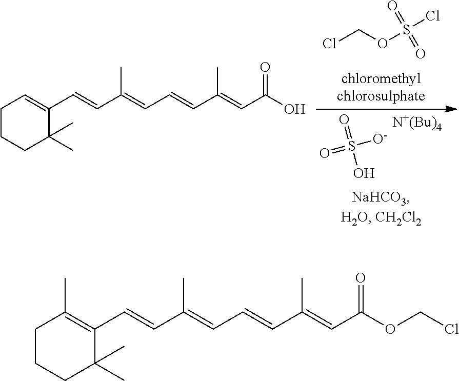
O=S([O-])(=O)O.[N+(Bu)4].ClCOS(Cl)(=O)=O.C1CCC(C)(C)C(C=CC(=CC=CC(=CC(O)=O)C)C)=C1.C1CCC(C)(C)C(C=CC(=CC=CC(=CC(=O)OCCl)C)C)=C1C
